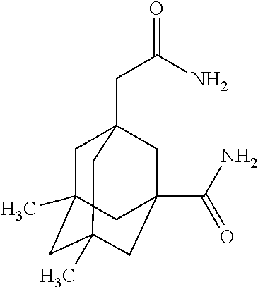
C1C2(C)CC3(C)CC(C(=O)N)(CC1(CC(N)=O)C3)C2
